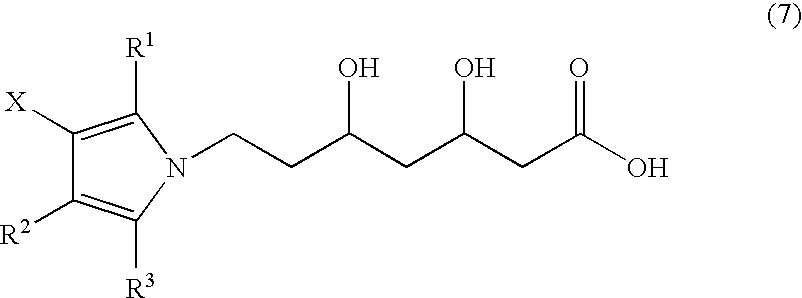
C1([X])=C([R1])N(CCC(CC(CC(O)=O)O)O)C([R3])=C1[R2]
